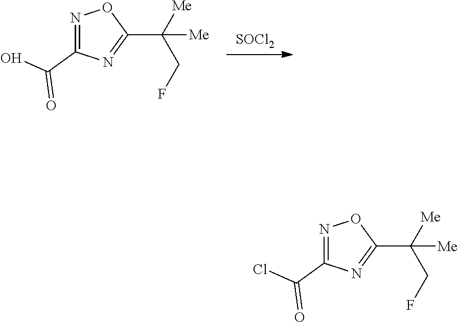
[SOCl2].N1=C(C(O)=O)N=C(C([Me])(CF)[Me])O1.N1=C(C(Cl)=O)N=C(C([Me])(CF)[Me])O1
